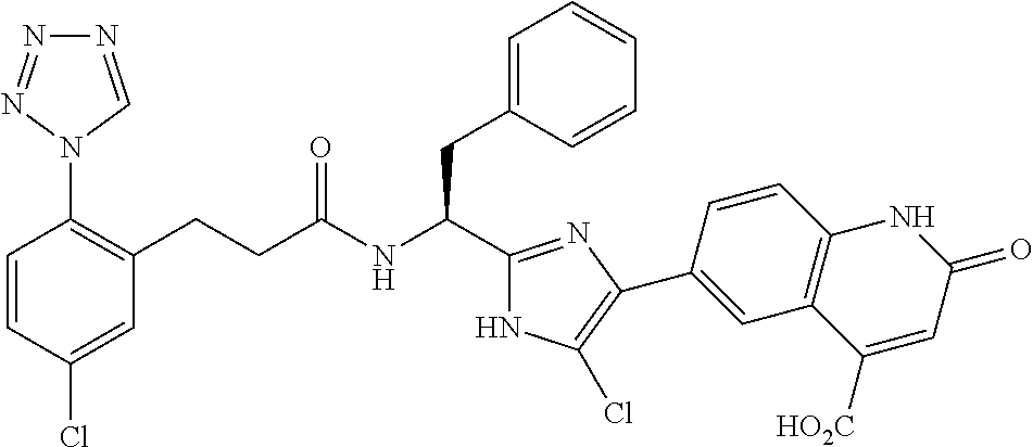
C1=CC(Cl)=CC(CCC(NC(C2=NC(C3=CC4=C(C=C3)NC(=O)C=C4[HO2C])=C(Cl)N2)CC2=CC=CC=C2)=O)=C1N1C=NN=N1
